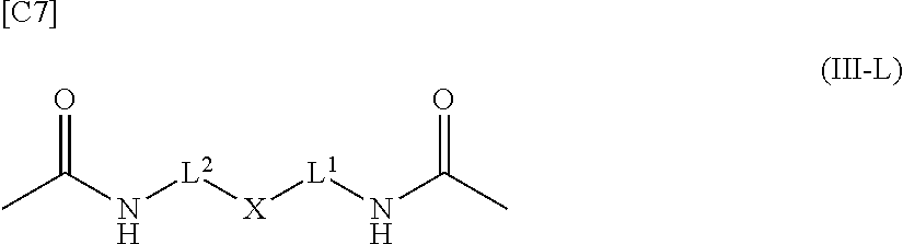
CC(N[L2][X][L1]NC(C)=O)=O.[[C7]]
